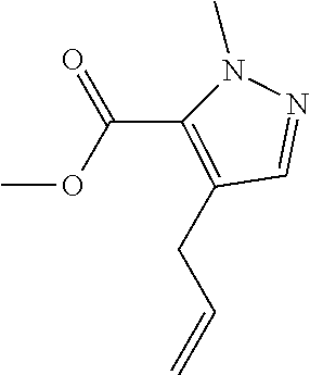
C1=NN(C)C(C(=O)OC)=C1CC=C
